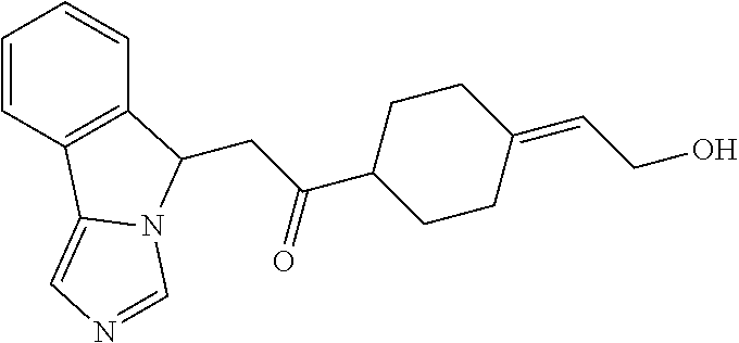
C1=CC2=C(C=C1)C(CC(C1CCC(=CCO)CC1)=O)N1C2=CN=C1
